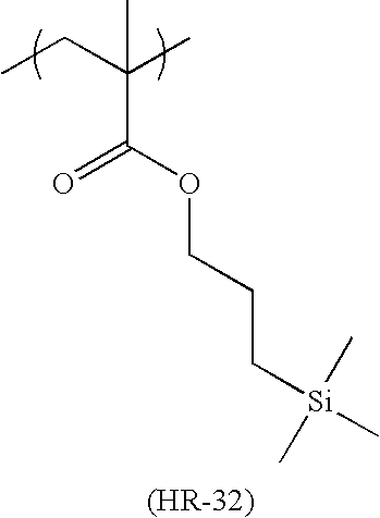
CCC(C)(C(OCCC[Si](C)(C)C)=O)C
